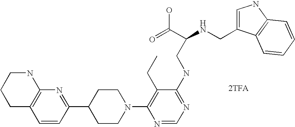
[2TFA].C1=CC(C2CCN(C3=C(CC)C(NCC(NCC4=CNC5=C4C=CC=C5)C(=O)O)=NC=N3)CC2)=NC2=C1CCCN2
